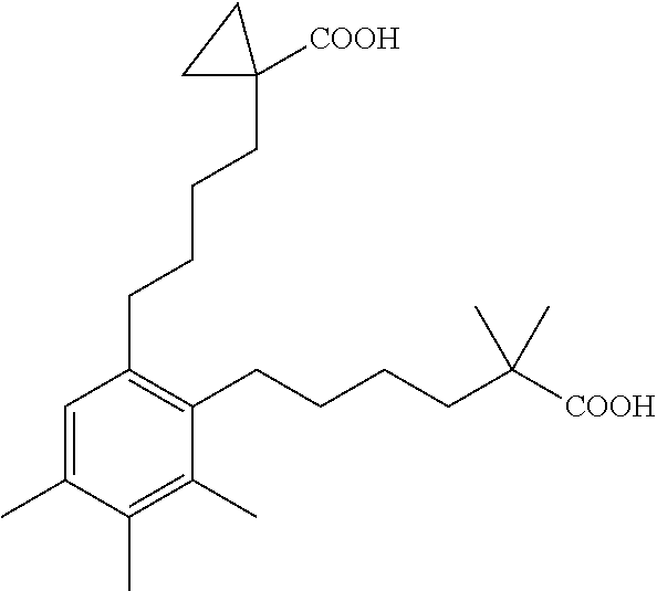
C1(C)=CC(CCCCC2([COOH])CC2)=C(CCCCC(C)(C)[COOH])C(C)=C1C
